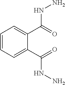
N(C(=O)C1=CC=CC=C1C(NN)=O)N
